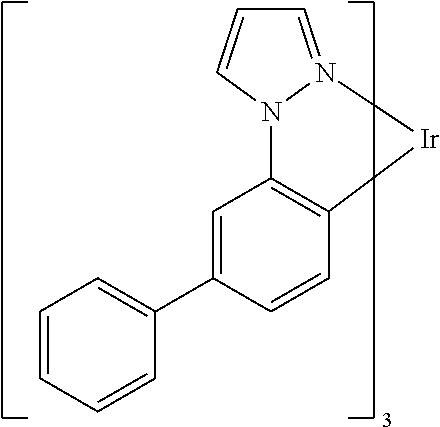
C1=CN2N(=C1)[Ir]C1=C2C=C(C2=CC=CC=C2)C=C1
